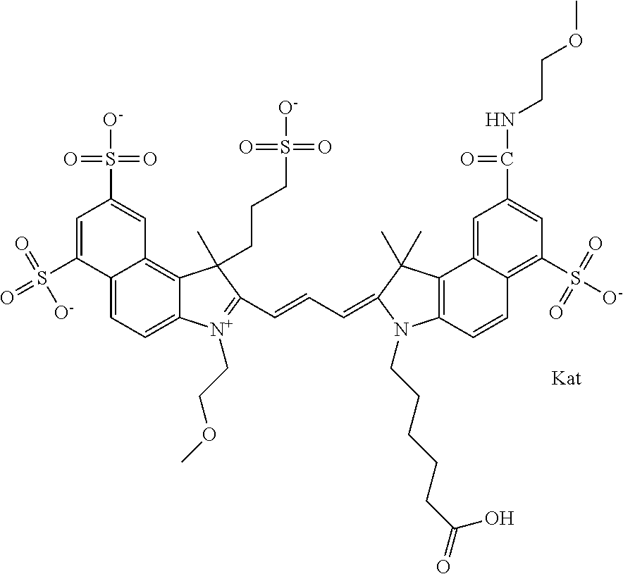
C12=CC=C3C(=C1C=C(S([O-])(=O)=O)C=C2S([O-])(=O)=O)C(C)(CCCS([O-])(=O)=O)C(C=CC=C1N(CCCCCC(=O)O)C2=C(C4=CC(C(=O)NCCOC)=CC(S([O-])(=O)=O)=C4C=C2)C1(C)C)=[N+]3CCOC
